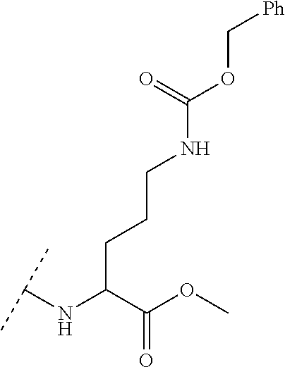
C(C(C(OC)=O)NC(C)C)CCNC(OC[Ph])=O
